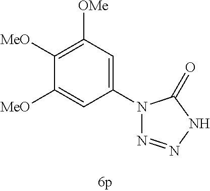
C1(N2N=NNC2=O)=CC([OMe])=C([MeO])C([MeO])=C1
